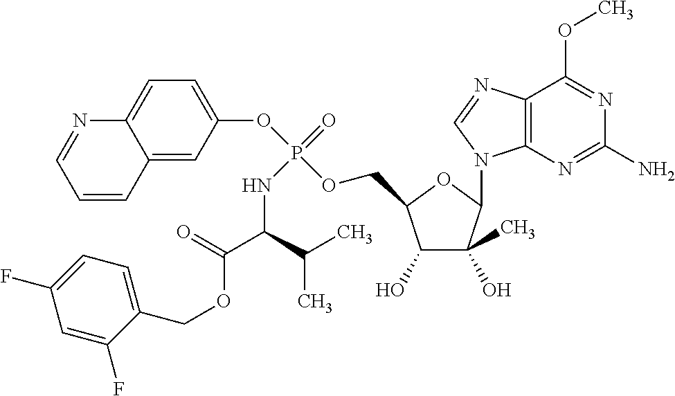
C1(O)C(C)(O)C(N2C3=C(N=C2)C(OC)=NC(N)=N3)OC1COP(OC1=CC=C2C(=C1)C=CC=N2)(=O)NC(C(OCC1=CC=C(F)C=C1F)=O)C(C)C
